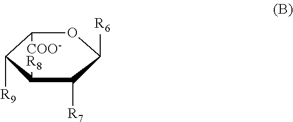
C1([R9])C([R8])C([R7])C([R6])OC1[COO-]
